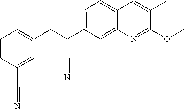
C1=C(C(CC2=CC=CC(C#N)=C2)(C#N)C)C=C2C(=C1)C=C(C)C(OC)=N2
